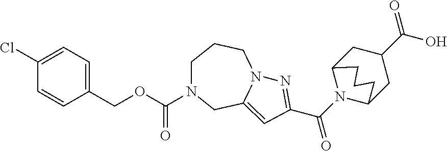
C1=CC(COC(=O)N2CCCN3C(=CC(C(N4C5CC(C(O)=O)CC4CCC5)=O)=N3)C2)=CC=C1Cl
